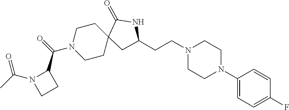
C1(N2CCN(CCC3CC4(CCN(C(C5N(C(C)=O)CC5)=O)CC4)C(=O)N3)CC2)=CC=C(F)C=C1
